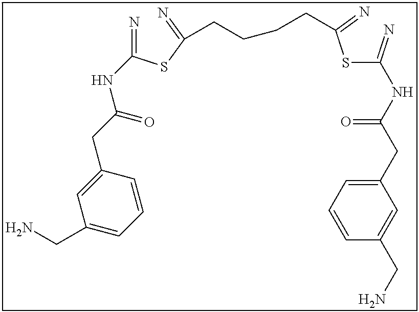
N=C(SC(=N)CCCCC(SC(=N)NC(CC1=CC=CC(CN)=C1)=O)=N)NC(CC1=CC(CN)=CC=C1)=O
